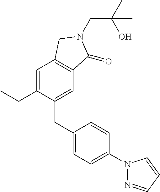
C1(CC2=CC=C(N3N=CC=C3)C=C2)=CC2=C(C=C1CC)CN(CC(O)(C)C)C2=O
